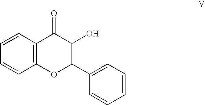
C12=C(OC(C3=CC=CC=C3)C(O)C1=O)C=CC=C2
